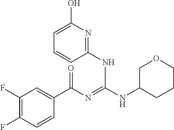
C1(F)=C(F)C=CC(C(N=C(NC2CCCOC2)NC2=NC(O)=CC=C2)=O)=C1
